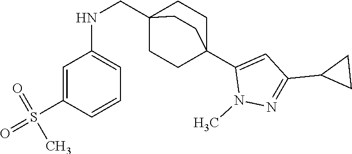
S(=O)(=O)(C)C1=CC(NCC23CCC(C4=CC(C5CC5)=NN4C)(CC2)CC3)=CC=C1
